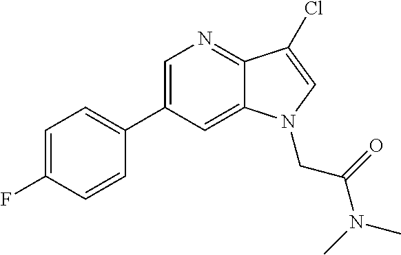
C1=C(C2=CC=C(F)C=C2)C=C2C(=N1)C(Cl)=CN2CC(N(C)C)=O
